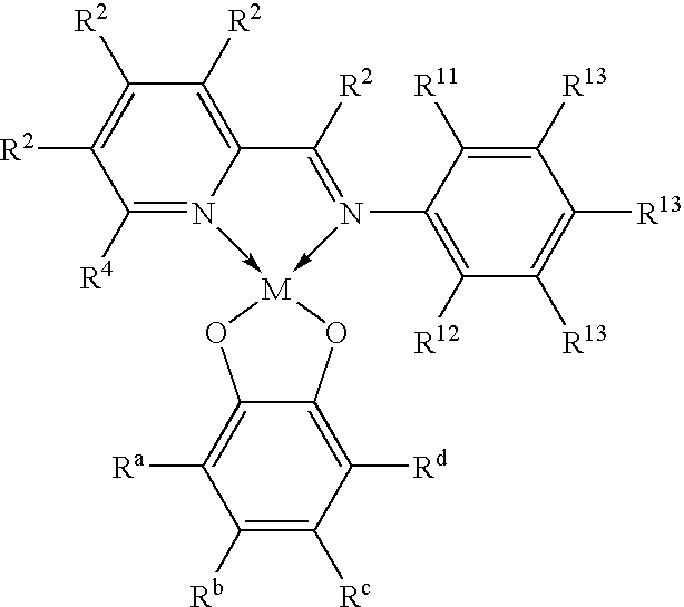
C1([R4])=N2->[M]3(-N(C4=C([R12])C([R13])=C([R13])C([R13])=C4[R11])=C([R2])C2=C([R2])C([R2])=C1[R2])OC1=C([Rd])C([Rc])=C([Rb])C([Ra])=C1O3
